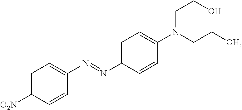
C1=C([O2N])C=CC(N=NC2=CC=C(N(CCO)CC[OH])C=C2)=C1
